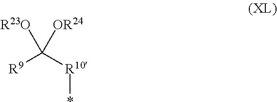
[R9]C([R10]*)([R23O])[OR24]
